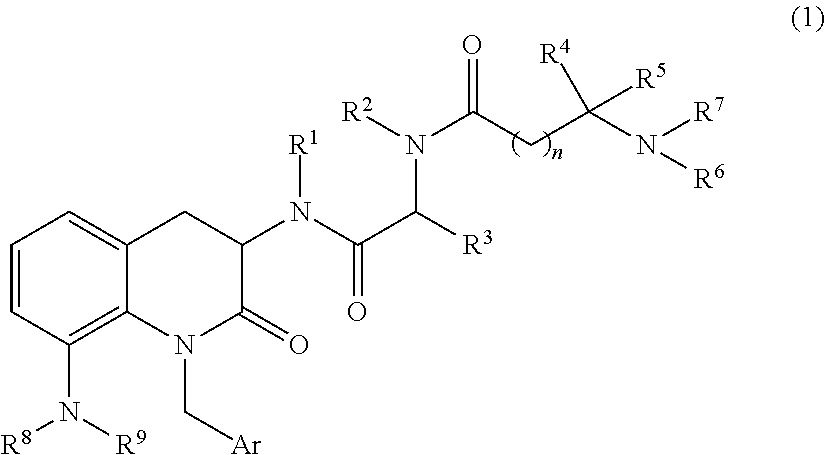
N(C1=C2C(=CC=C1)CC(N(C(C(N([R2])C(CC(N([R7])[R6])([R4])[R5])=O)[R3])=O)[R1])C(=O)N2C[Ar])([R8])[R9]
